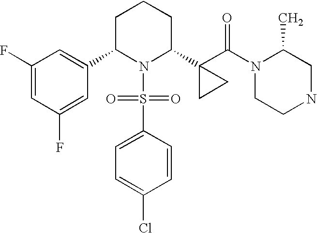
C1C(C2=CC(F)=CC(F)=C2)N(S(=O)(=O)C2=CC=C(Cl)C=C2)C(C2(C(=O)N3CCNCC3C)CC2)CC1
